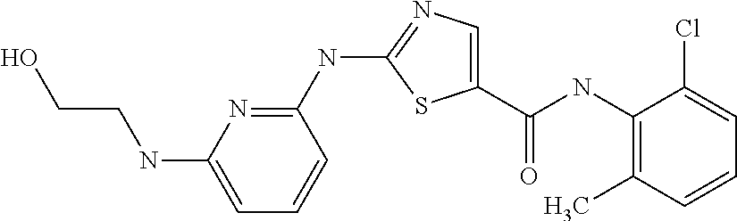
C1(NC(C2=CN=C(NC3=NC(NCCO)=CC=C3)S2)=O)=C(C)C=CC=C1Cl
